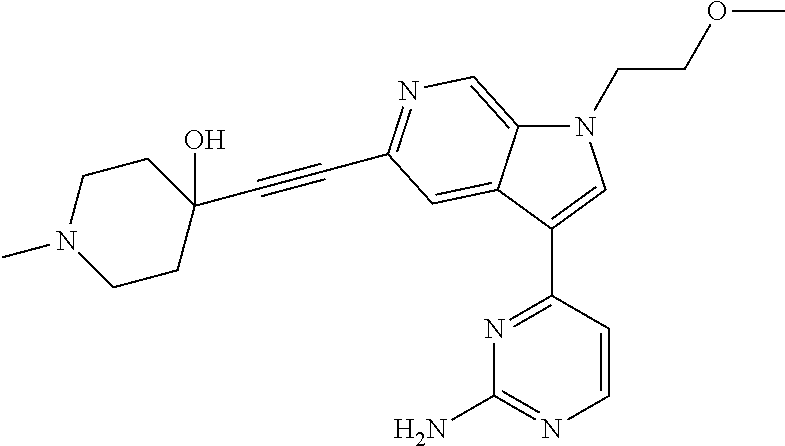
N1(CCOC)C2=CN=C(C#CC3(O)CCN(C)CC3)C=C2C(C2=NC(N)=NC=C2)=C1
